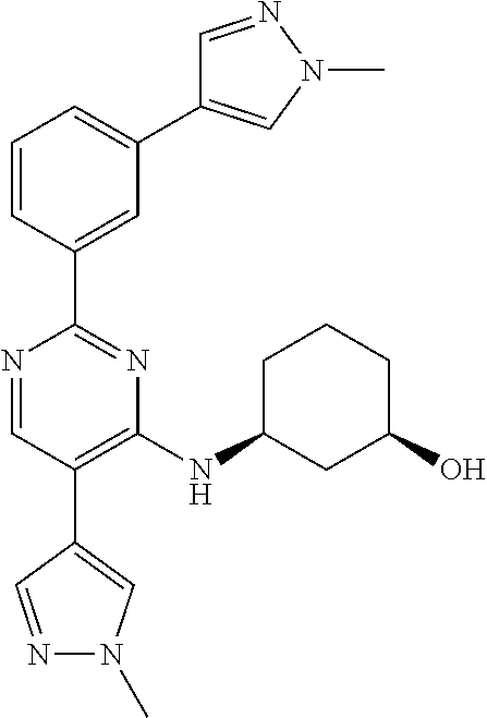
N1=CC(C2=CN(C)N=C2)=C(NC2CC(O)CCC2)N=C1C1=CC(C2=CN(C)N=C2)=CC=C1
